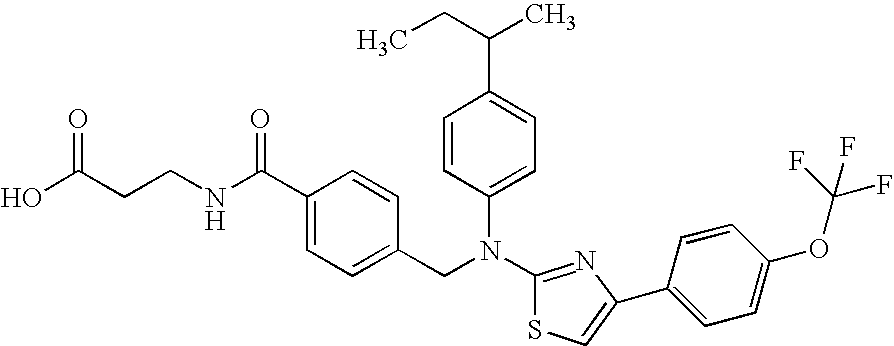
C(CCNC(C1=CC=C(CN(C2=CC=C(C(CC)C)C=C2)C2=NC(C3=CC=C(OC(F)(F)F)C=C3)=CS2)C=C1)=O)(O)=O
